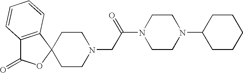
C1CN(CC(N2CCN(C3CCCCC3)CC2)=O)CCC12OC(=O)C1=C2C=CC=C1
